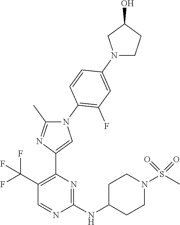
N1(C2=C(F)C=C(N3CCC(O)C3)C=C2)C(C)=NC(C2=C(C(F)(F)F)C=NC(NC3CCN(S(C)(=O)=O)CC3)=N2)=C1
